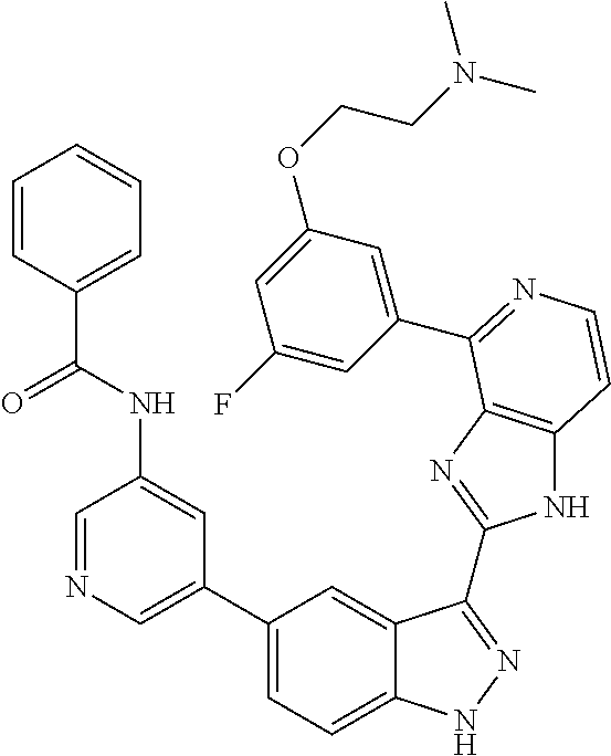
C1(C2=CN=CC(NC(=O)C3=CC=CC=C3)=C2)=CC=C2C(=C1)C(C1=NC3=C(N1)C=CN=C3C1=CC(OCCN(C)C)=CC(F)=C1)=NN2
